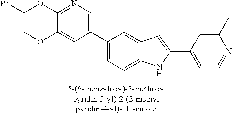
C1(OC[Ph])=NC=C(C2=CC=C3C(=C2)C=C(C2=CC=NC(C)=C2)N3)C=C1OC
